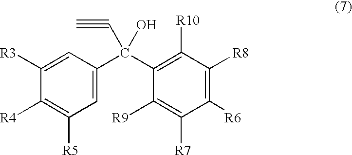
C1([R4])=C([R5])C=C(C(C2=C([R10])C([R8])=C([R6])C([R7])=C2[R9])(C#C)O)C=C1[R3]
